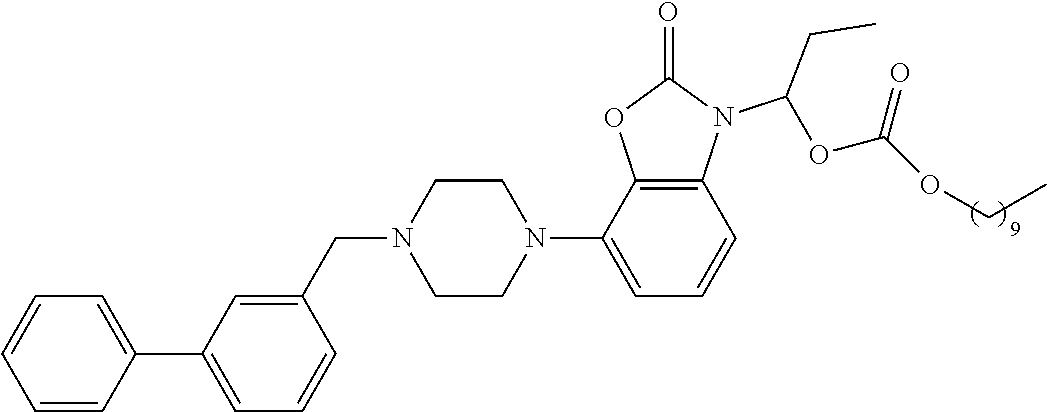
C1=CC=CC(C2=CC=CC(CN3CCN(C4=CC=CC5=C4OC(=O)N5C(OC(OCC)=O)CC)CC3)=C2)=C1
